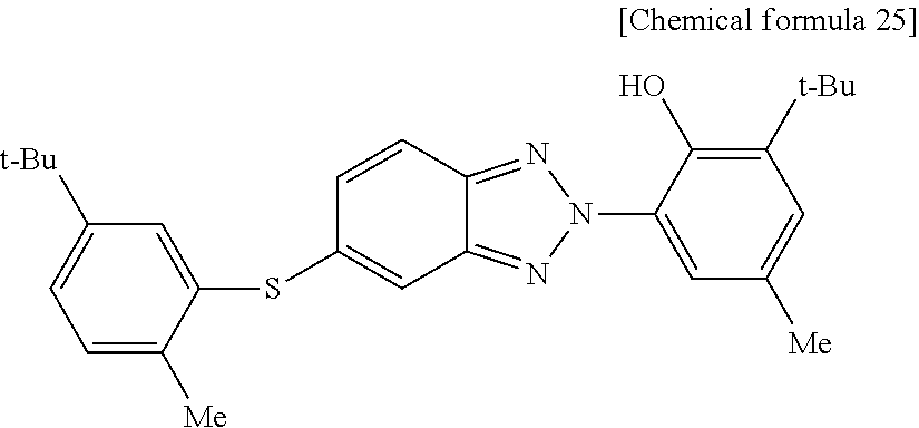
C1=C([Me])C(SC2=CC3=NN(C4=CC([Me])=CC([t-Bu])=C4O)N=C3C=C2)=CC([t-Bu])=C1
